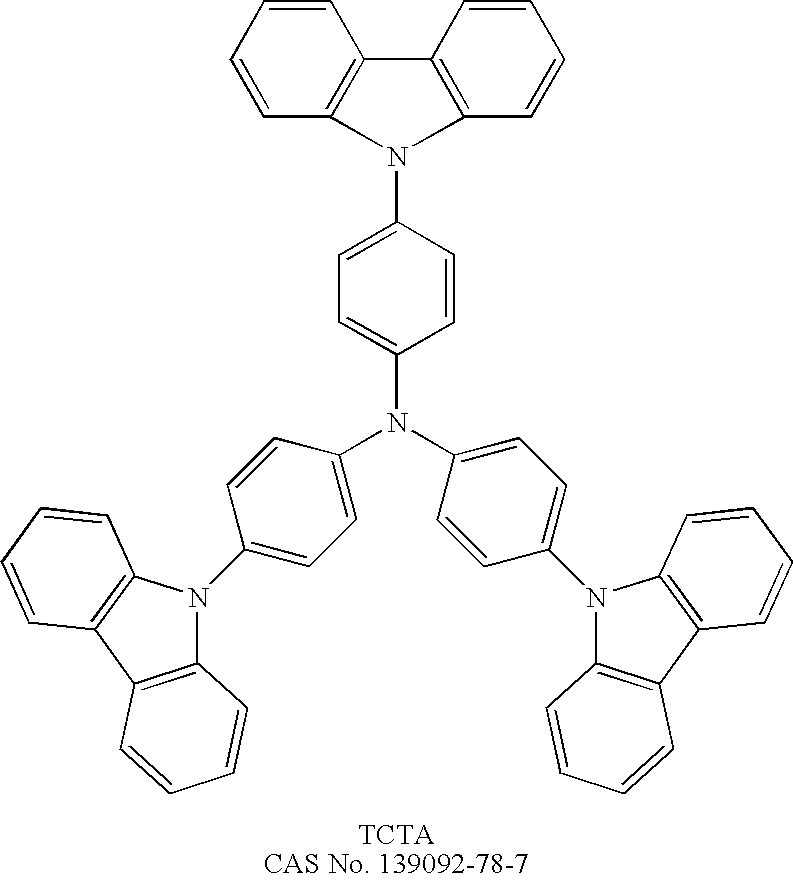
C1=CC(N2C3=C(C=CC=C3)C3=C2C=CC=C3)=CC=C1N(C1=CC=C(N2C3=C(C4=C2C=CC=C4)C=CC=C3)C=C1)C1=CC=C(N2C3=C(C4=C2C=CC=C4)C=CC=C3)C=C1
